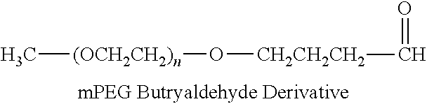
[(OCH2CH2)n](C)O[CH2CH2CH2]C=O
